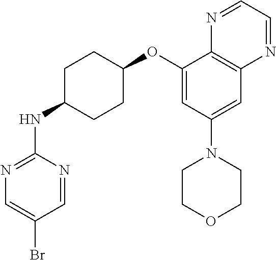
C1(OC2CCC(NC3=NC=C(Br)C=N3)CC2)=CC(N2CCOCC2)=CC2=C1N=CC=N2
